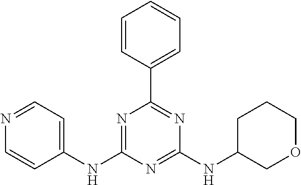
C1(NC2=NC(C3=CC=CC=C3)=NC(NC3COCCC3)=N2)=CC=NC=C1
